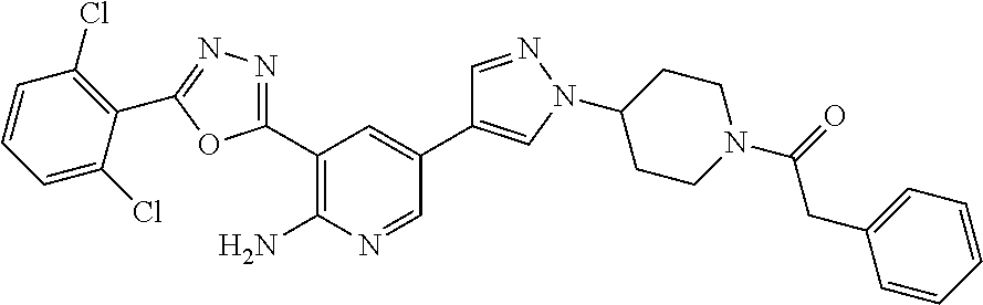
C1(C2=NN=C(C3=C(Cl)C=CC=C3Cl)O2)=C(N)N=CC(C2=CN(C3CCN(C(=O)CC4=CC=CC=C4)CC3)N=C2)=C1
